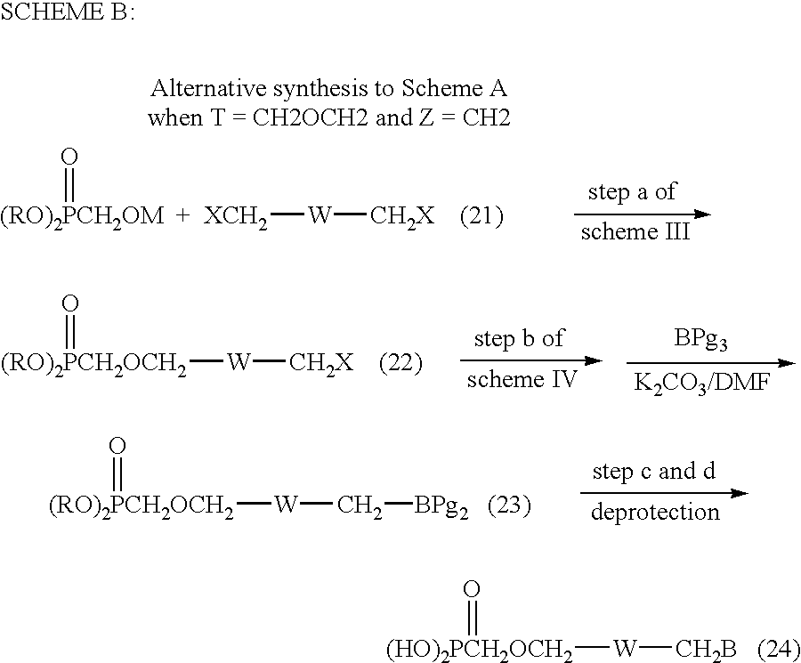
[(HO)2PCH2OCH2]([W][CH2B   (24)])=O.[(RO)2PCH2OM  +  XCH2]([W][CH2X    (21)])=O.[(RO)2PCH2OCH2]([W][CH2X    (22)])=O.[(RO)2PCH2OCH2]([W]C[BPg2   (23)])=O
